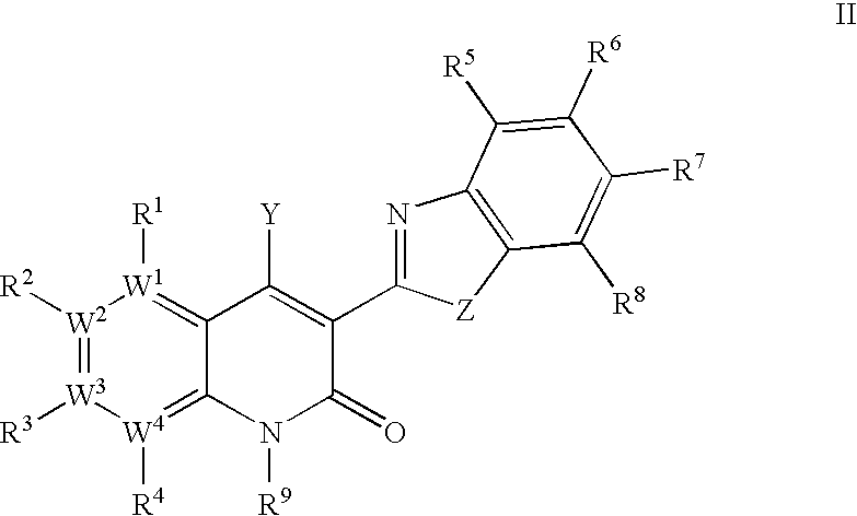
[W2]1([R2])=[W3]([R3])[W4]([R4])=C2C(=[W1]1[R1])C([Y])=C(C1=NC3=C(C([R8])=C([R7])C([R6])=C3[R5])[Z]1)C(=O)N2[R9]
